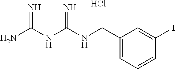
C1(CNC(NC(N)=N)=N)=CC=CC(I)=C1.Cl
